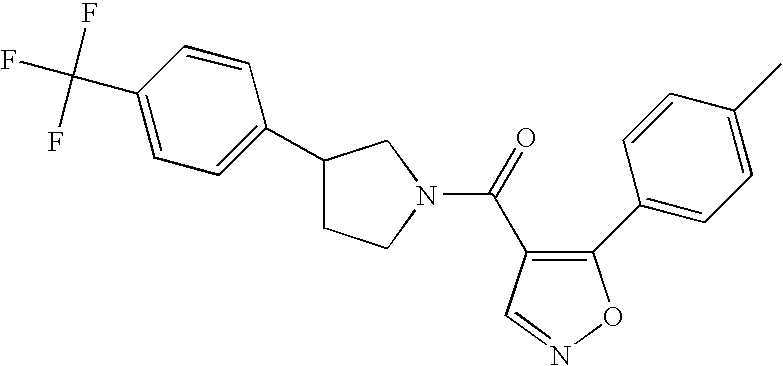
C(=O)(C1=C(C2=CC=C(C)C=C2)ON=C1)N1CCC(C2=CC=C(C(F)(F)F)C=C2)C1
